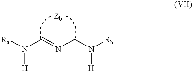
N(C=NCN([Rb])[H])([Ra])[H].[Zb]
